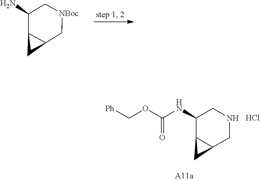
C1C(N)C2C(C[NBoc]1)C2.C1C(NC(OC[Ph])=O)C2C(CN1)C2.Cl
